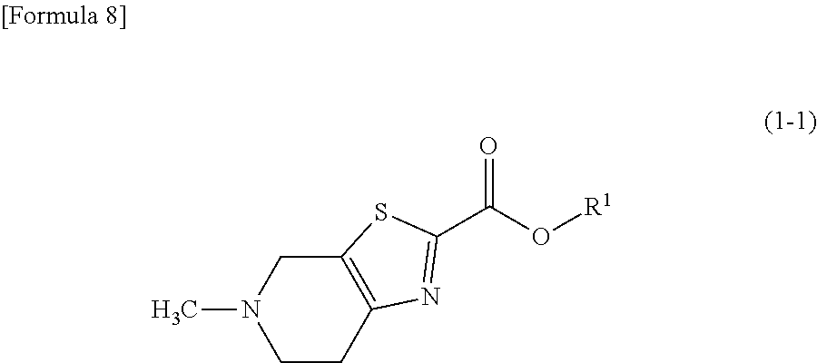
C12=C(CCN(C)C1)N=C(C(=O)O[R1])S2
